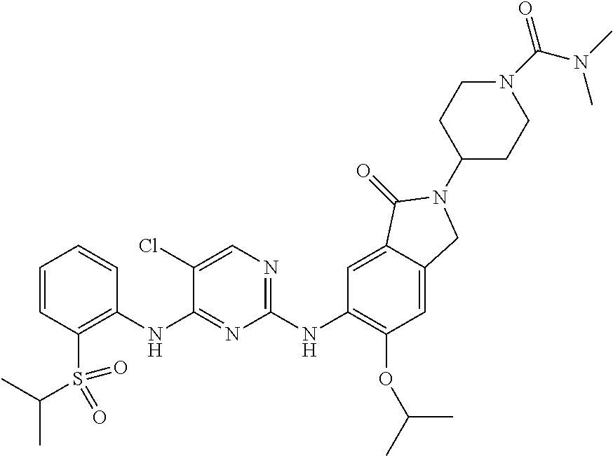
C1=CC=CC(NC2=NC(NC3=C(OC(C)C)C=C4C(=C3)C(=O)N(C3CCN(C(N(C)C)=O)CC3)C4)=NC=C2Cl)=C1S(C(C)C)(=O)=O
